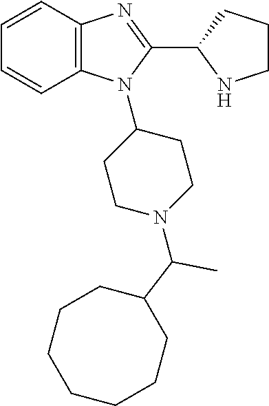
C1=CC2=C(C=C1)N(C1CCN(C(C3CCCCCCC3)C)CC1)C(C1NCCC1)=N2
